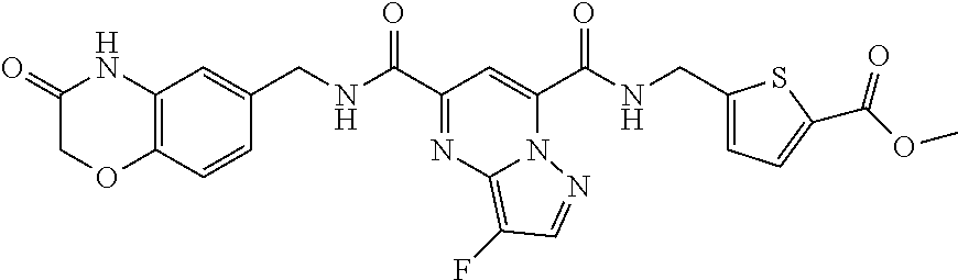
C12=C(C=CC(CNC(C3=NC4=C(F)C=NN4C(C(NCC4=CC=C(C(OC)=O)S4)=O)=C3)=O)=C1)OCC(=O)N2
